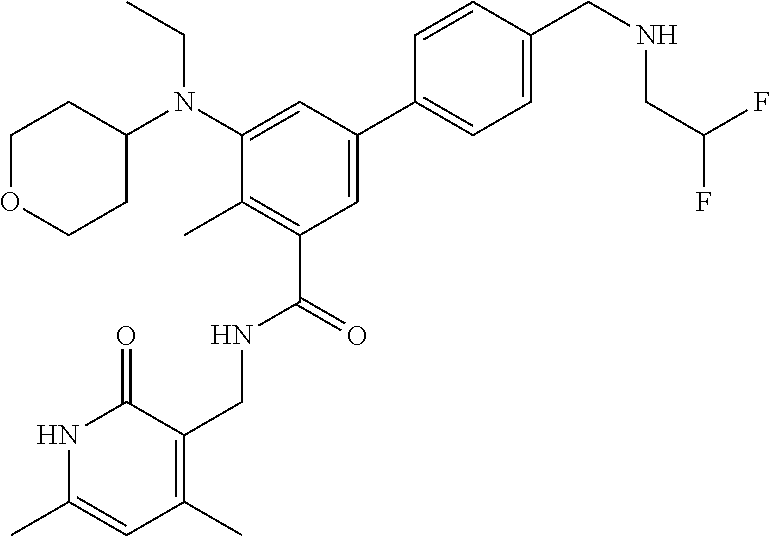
CCN(C1CCOCC1)C1=CC(C2=CC=C(CNCC(F)F)C=C2)=CC(C(NCC2=C(C)C=C(C)NC2=O)=O)=C1C
